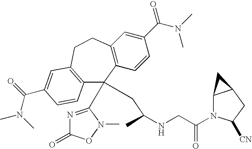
C12=C(C=CC(C(N(C)C)=O)=C1)C(C1=NC(=O)ON1C)(CC(NCC(N1C3C(CC1[CN])C3)=O)C)C1=C(CC2)C=C(C(N(C)C)=O)C=C1
